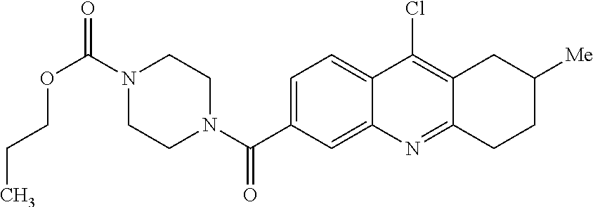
N1(C(OCCC)=O)CCN(C(=O)C2=CC=C3C(=C2)N=C2C(=C3Cl)CC([Me])CC2)CC1
